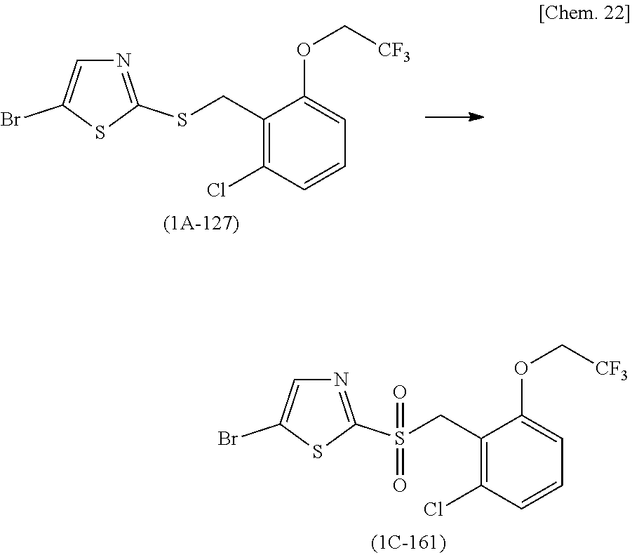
C1=C(Br)SC(SCC2=C(Cl)C=CC=C2OC[CF3])=N1.C1=C(Br)SC(S(CC2=C(Cl)C=CC=C2OC[CF3])(=O)=O)=N1
